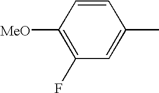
C1=CC([MeO])=C(F)C=C1C
